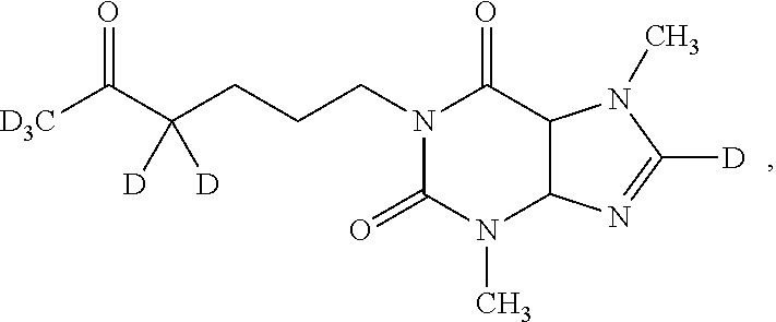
[D3C]C(C(CCCN1C(=O)N(C)C2C(C1=O)N(C)C([D])=N2)([D])[D])=O
